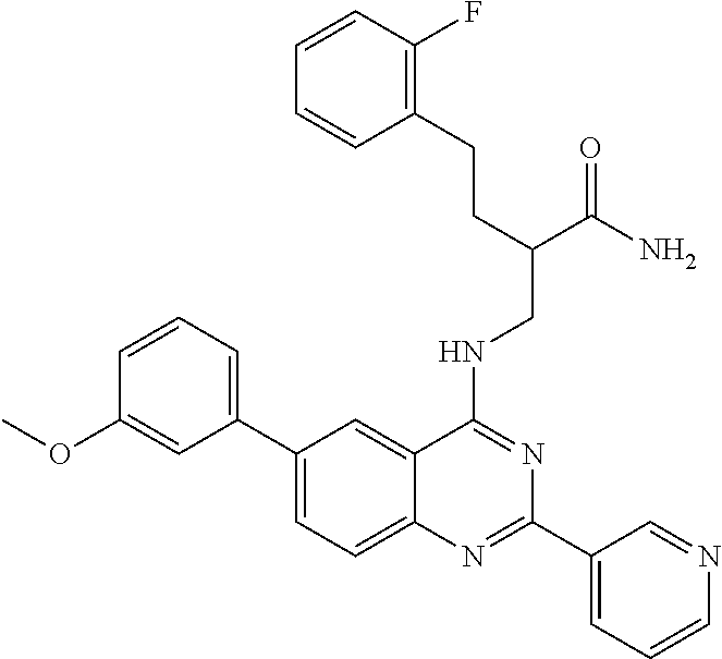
C1(C2=CC=CC(OC)=C2)=CC=C2C(=C1)C(NCC(C(N)=O)CCC1=C(F)C=CC=C1)=NC(C1=CC=CN=C1)=N2
